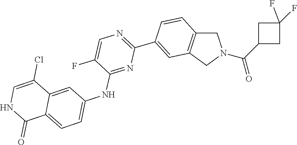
C1(C2=NC=C(F)C(NC3=CC=C4C(=C3)C(Cl)=CNC4=O)=N2)=CC2=C(C=C1)CN(C(=O)C1CC(F)(F)C1)C2
